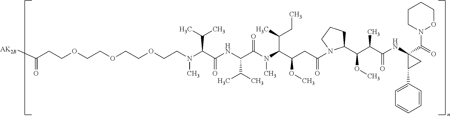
[AK2B]C(=O)CCOCCOCCOCCN(C(C(NC(C(N(C(C(CC(=O)N1C(C(C(C(NC2(C(=O)N3OCCCC3)C(C3=CC=CC=C3)C2)=O)C)OC)CCC1)OC)C(C)CC)C)=O)C(C)C)=O)C(C)C)C
